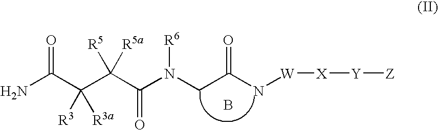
NC(C(C(C(N(CC(N[W][X][Y][Z])=O)[R6])=O)([R5])[R5a])([R3])[R3a])=O.B
